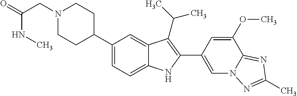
N1(CC(=O)NC)CCC(C2=CC=C3C(=C2)C(C(C)C)=C(C2=CN4C(=NC(C)=N4)C(OC)=C2)N3)CC1
